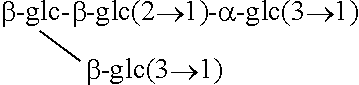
[b-glc-b-glc(21)-a-glc(31)]C
